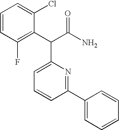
C1=CC=C(Cl)C(C(C(N)=O)C2=CC=CC(C3=CC=CC=C3)=N2)=C1F
